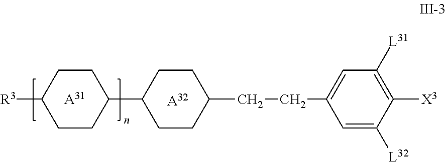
[A31].[A32].[R3]C1CCC(C2CCC(CCC3=CC([L31])=C([X3])C([L32])=C3)CC2)CC1
